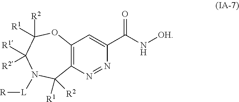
C12=C(N=NC(C(=O)N[OH])=C1)C([R1])([R2])N([L][R])C([R1])([R2])C([R1])([R2])O2
